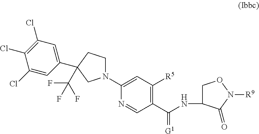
N1(C2=CC([R5])=C(C(NC3CON([R9])C3=O)=[G1])C=N2)CCC(C(F)(F)F)(C2=CC(Cl)=C(Cl)C(Cl)=C2)C1
